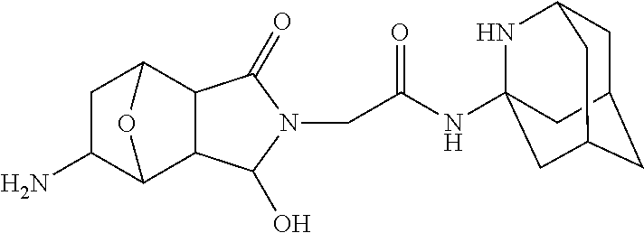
N(C(CN1C(=O)C2C3CC(N)C(C2C1O)O3)=O)C12NC3CC(CC(C1)C3)C2
